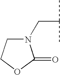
C(C(C)C)N1CCOC1=O
